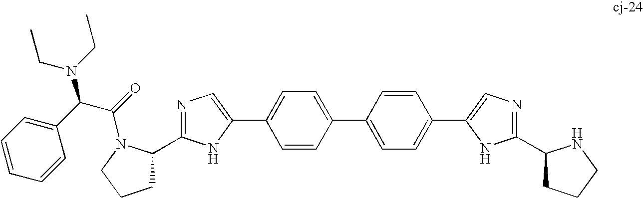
C1=CC(C2=CC=C(C3=CN=C(C4CCCN4)N3)C=C2)=CC=C1C1=CN=C(C2CCCN2C(C(N(CC)CC)C2=CC=CC=C2)=O)N1
